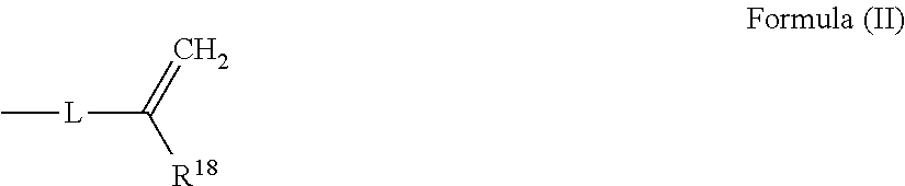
C[L]C([R18])=C
